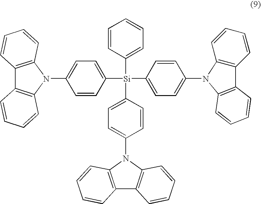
C12=C(N(C3=CC=C([Si](C4=CC=C(N5C6=C(C7=C5C=CC=C7)C=CC=C6)C=C4)(C4=CC=CC=C4)C4=CC=C(N5C6=C(C7=C5C=CC=C7)C=CC=C6)C=C4)C=C3)C3=C1C=CC=C3)C=CC=C2
